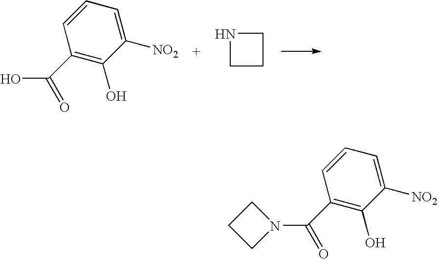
C1([NO2])=CC=CC(C(O)=O)=C1O.N1CCC1.C1([NO2])=CC=CC(C(N2CCC2)=O)=C1O
